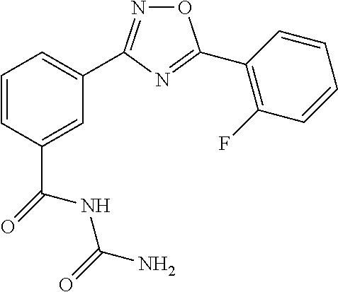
C1=C(C(NC(N)=O)=O)C=CC=C1C1=NOC(C2=C(F)C=CC=C2)=N1
